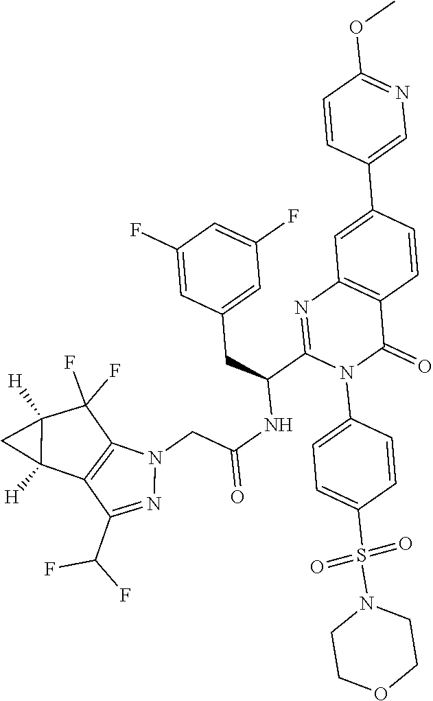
C1=CC(C2=CC3=C(C=C2)C(=O)N(C2=CC=C(S(N4CCOCC4)(=O)=O)C=C2)C(C(CC2=CC(F)=CC(F)=C2)NC(=O)CN2C4=C(C(C(F)F)=N2)C2([H])C([H])(C4(F)F)C2)=N3)=CN=C1OC
